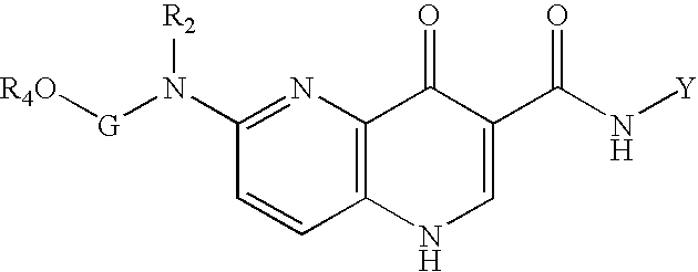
[R4O][G]N(C1=NC2=C(C=C1)NC=C(C(N[Y])=O)C2=O)[R2]
